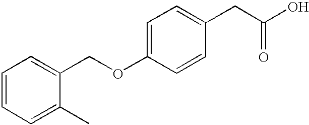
OC(CC1=CC=C(OCC2=CC=CC=C2C)C=C1)=O
